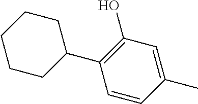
C1=CC(C)=CC(O)=C1C1CCCCC1
